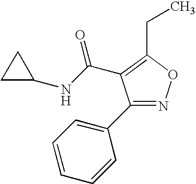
C1(C2=NOC(CC)=C2C(NC2CC2)=O)=CC=CC=C1
